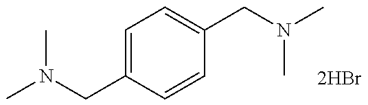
CN(CC1=CC=C(CN(C)C)C=C1)C
